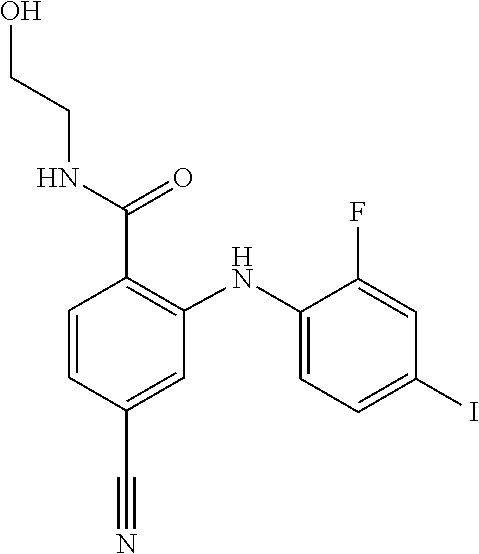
C1(F)=CC(I)=CC=C1NC1=C(C(=O)NCCO)C=CC(C#N)=C1
